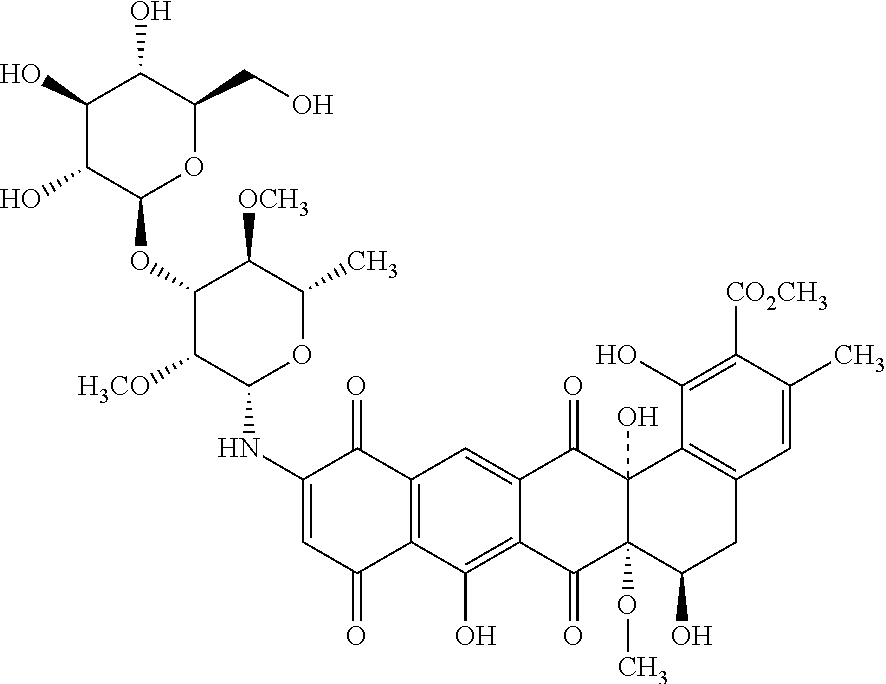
C1(NC2OC(C)C([OCH3])C(OC3OC(CO)C(O)C(O)C3O)C2[H3CO])=CC(=O)C2=C(C1=O)C=C1C(=C2O)C(=O)C2(OC)C(O)(C1=O)C1=C(CC2O)C=C(C)C([CO2CH3])=C1O
